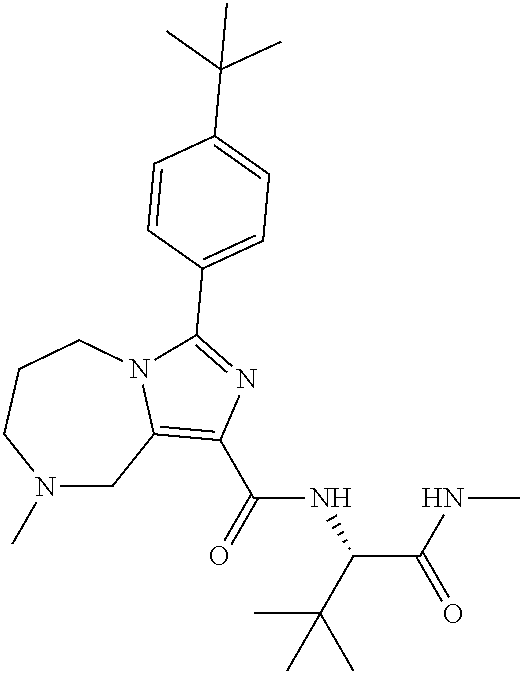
N1(C)CC2=C(C(=O)NC(C(NC)=O)C(C)(C)C)N=C(C3=CC=C(C(C)(C)C)C=C3)N2CCC1
